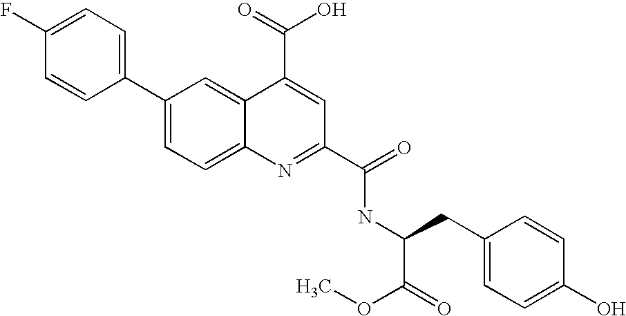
C1(C2=CC=C3C(=C2)C(C(=O)O)=CC(C(=O)NC(CC2=CC=C(O)C=C2)C(=O)OC)=N3)=CC=C(F)C=C1
